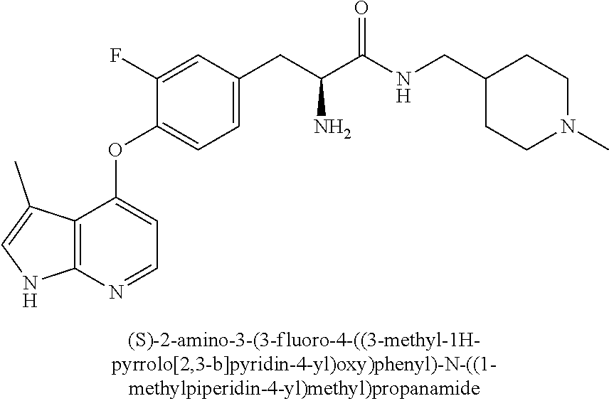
C1(F)=CC(CC(C(NCC2CCN(C)CC2)=O)N)=CC=C1OC1=CC=NC2=C1C(C)=CN2
